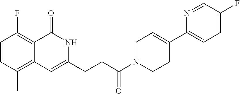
C1=CC(C)=C2C(=C1F)C(=O)NC(CCC(N1CCC(C3=CC=C(F)C=N3)=CC1)=O)=C2
